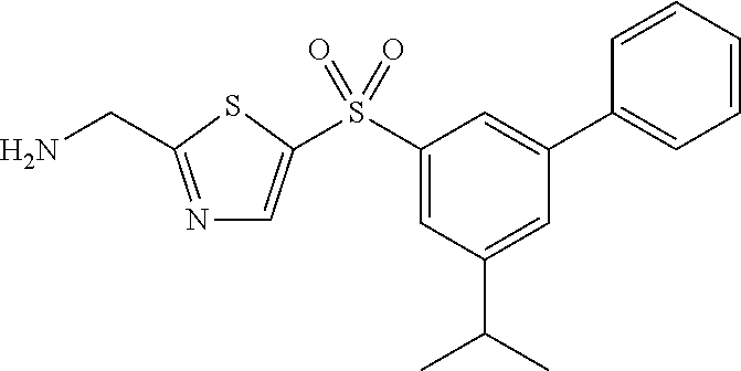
N1=C(CN)SC(S(C2=CC(C(C)C)=CC(C3=CC=CC=C3)=C2)(=O)=O)=C1
